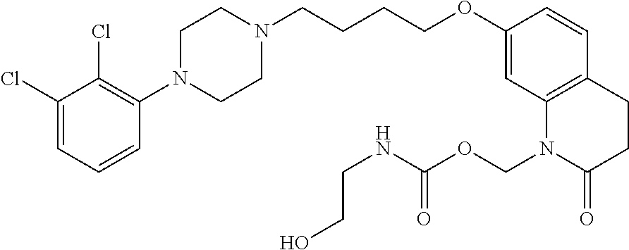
C1=C(Cl)C(Cl)=C(N2CCN(CCCCOC3=CC4=C(C=C3)CCC(=O)N4COC(NCCO)=O)CC2)C=C1
